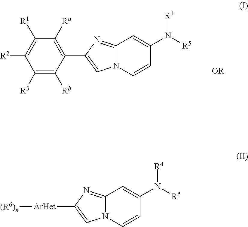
C1([R3])=C([Rb])C(C2=CN3C(=N2)C=C(N([R5])[R4])C=C3)=C([Ra])C([R1])=C1[R2].[ArHet](C1=CN2C(=N1)C=C(N([R5])[R4])C=C2)[(R6)n]
